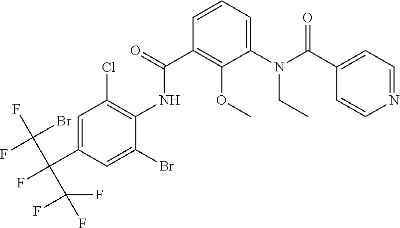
C1=C(C(F)(C(Br)(F)F)C(F)(F)F)C=C(Br)C(NC(C2=C(OC)C(N(CC)C(=O)C3=CC=NC=C3)=CC=C2)=O)=C1Cl
